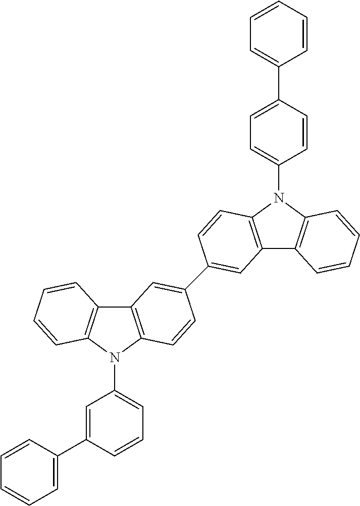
C12=C(N(C3=CC=CC(C4=CC=CC=C4)=C3)C3=C1C=CC=C3)C=CC(C1=CC3=C(N(C4=CC=C(C5=CC=CC=C5)C=C4)C4=C3C=CC=C4)C=C1)=C2
